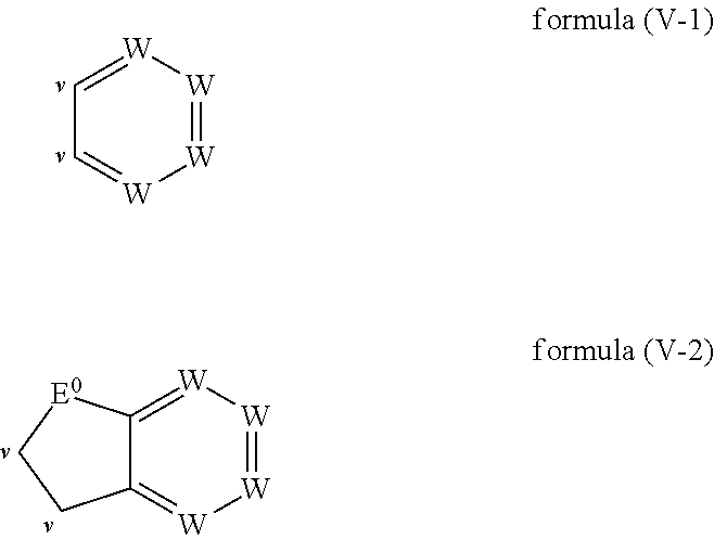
C1=[W][W]=[W][W]=C1.C12=[W][W]=[W][W]=C1[E0]CC2
